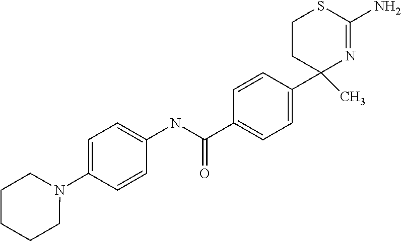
C(C1=CC=C(C2(C)N=C(N)SCC2)C=C1)(=O)NC1=CC=C(N2CCCCC2)C=C1
